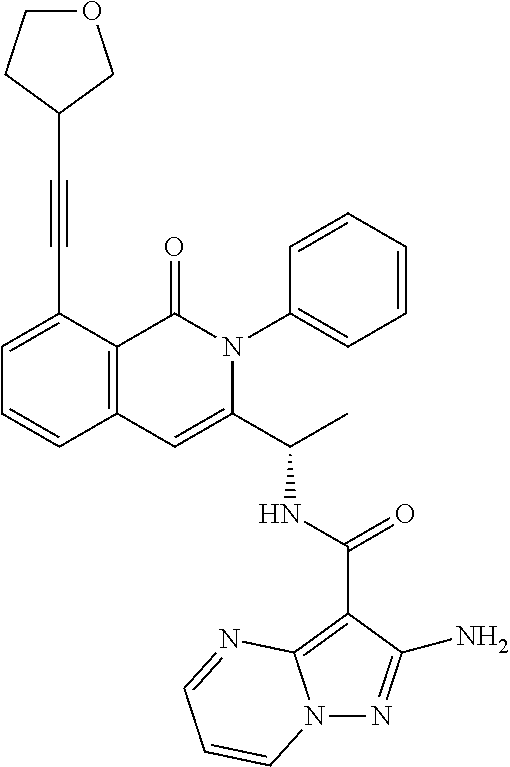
C1=C(C#CC2CCOC2)C2=C(C=C1)C=C(C(C)NC(=O)C1=C3N(N=C1N)C=CC=N3)N(C1=CC=CC=C1)C2=O
